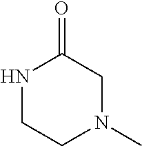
N1CCN(C)CC1=O
